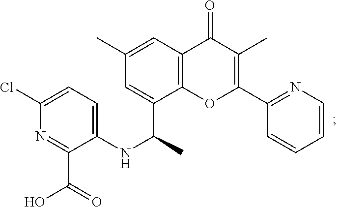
C1=C(C(NC2=CC=C(Cl)N=C2C(=O)O)C)C2=C(C=C1C)C(=O)C(C)=C(C1=NC=CC=C1)O2
